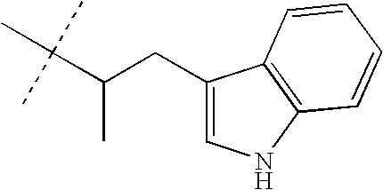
C(C(CC1=CNC2=C1C=CC=C2)C)(C)(C)C
